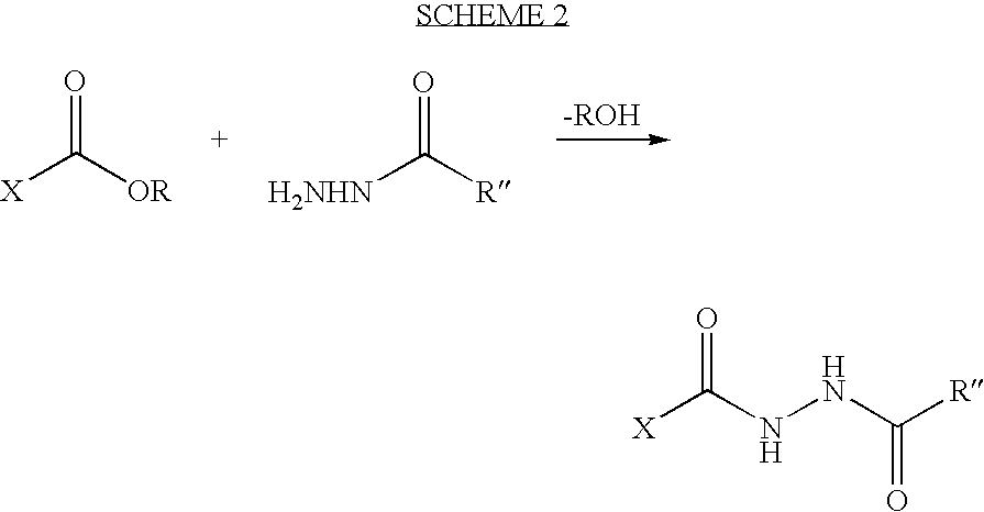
[X]C([OR])=O.[H2NHN]C([R])=O.[X]C(NNC([R])=O)=O
